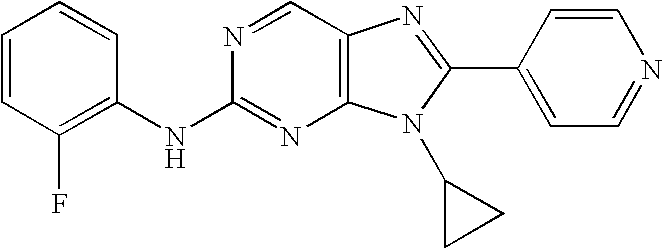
C1=CC(F)=C(NC2=NC3=C(C=N2)N=C(C2=CC=NC=C2)N3C2CC2)C=C1
